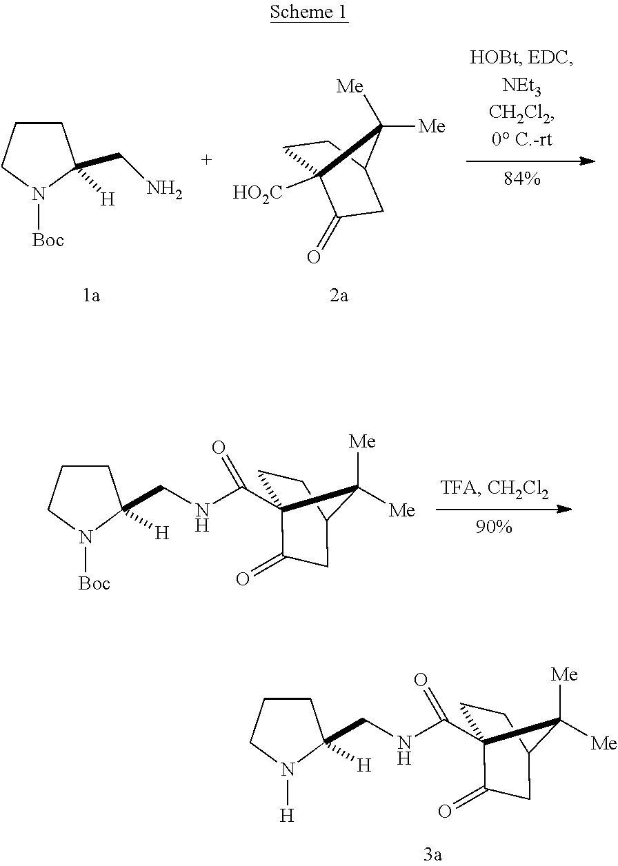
C1C2(C(NCC3([H])CCCN3[H])=O)C(=O)CC(C1)C2([Me])[Me].C1CCN([Boc])C1(CN)[H].C1C2([HO2C])C(=O)CC(C1)C2([Me])[Me].C1C2(C(NCC3([H])CCCN3[Boc])=O)C(=O)CC(C1)C2([Me])[Me]
